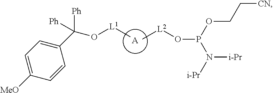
C1=C([MeO])C=CC(C(O[L1]C)([Ph])[Ph])=C1.[A].C[L2]OP(N([i-Pr])[i-Pr])OCC[CN]
